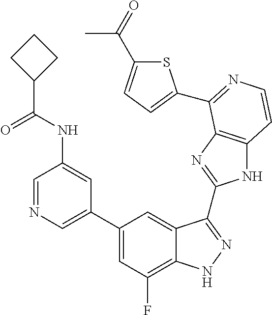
C1=C(C2=CC(F)=C3C(=C2)C(C2=NC4=C(N2)C=CN=C4C2=CC=C(C(=O)C)S2)=NN3)C=C(NC(=O)C2CCC2)C=N1
